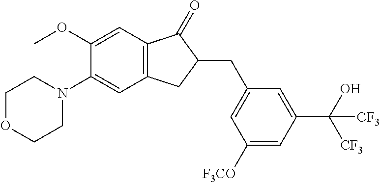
C1(OC)=CC2=C(C=C1N1CCOCC1)CC(CC1=CC([F3CO])=CC(C(O)([CF3])[CF3])=C1)C2=O
